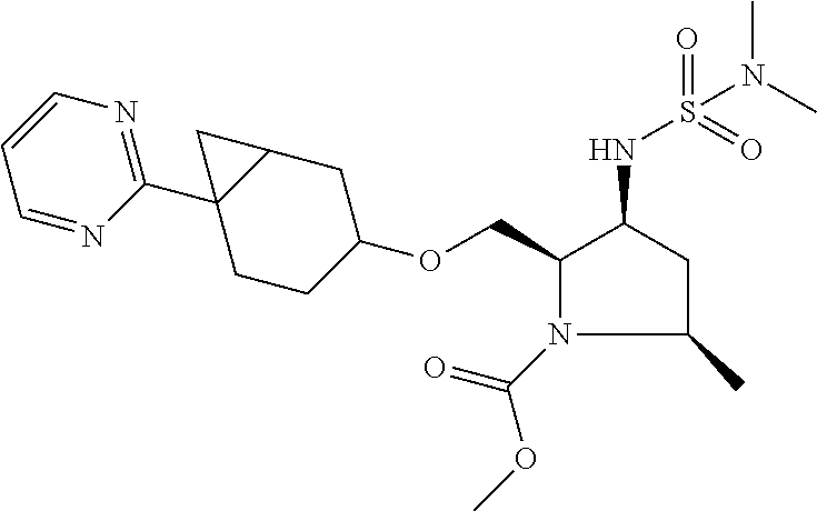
C1(COC2CCC3(C4=NC=CC=N4)C(C2)C3)N(C(=O)OC)C(C)CC1NS(=O)(=O)N(C)C
